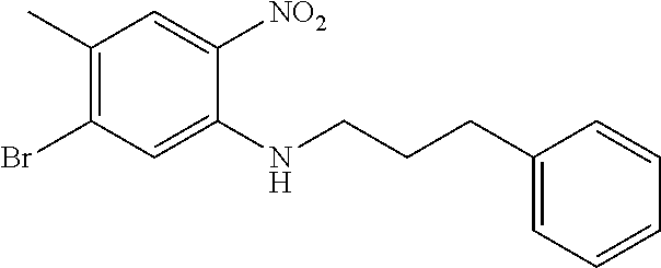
C1(CCCNC2=CC(Br)=C(C)C=C2[NO2])=CC=CC=C1
